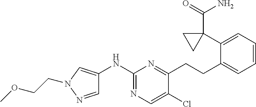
C1=NN(CCOC)C=C1NC1=NC=C(Cl)C(CCC2=CC=CC=C2C2(C(=O)N)CC2)=N1
